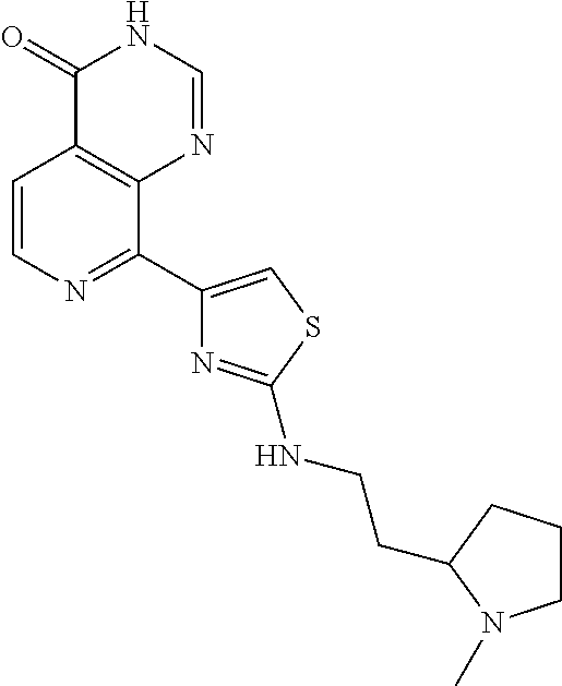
C1=CN=C(C2=CSC(NCCC3CCCN3C)=N2)C2=C1C(=O)NC=N2
